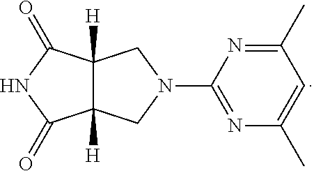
C12([H])C([H])(CN(C3=NC(C)=CC(C)=N3)C1)C(=O)NC2=O
